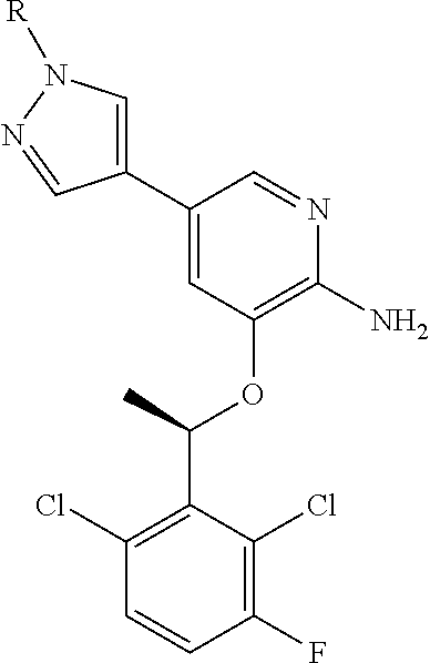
C1(Cl)=C(C(C)OC2=C(N)N=CC(C3=CN([R])N=C3)=C2)C(Cl)=C(F)C=C1
